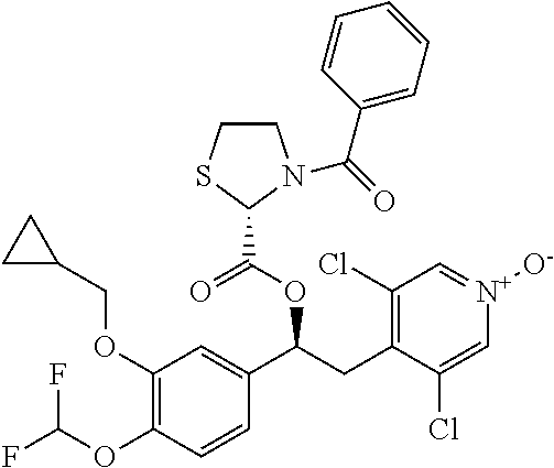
C1(OCC2CC2)=C(OC(F)F)C=CC(C(OC(C2N(C(=O)C3=CC=CC=C3)CCS2)=O)CC2=C(Cl)C=[N+]([O-])C=C2Cl)=C1
